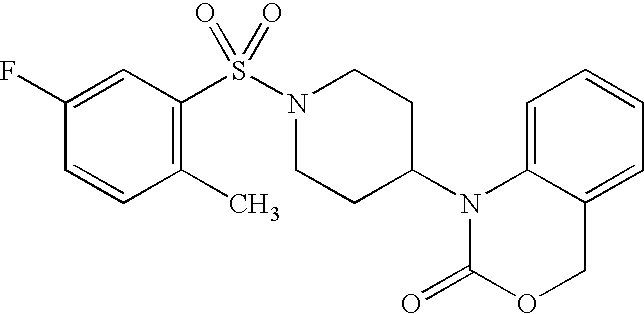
C1=C2C(=CC=C1)COC(=O)N2C1CCN(S(=O)(=O)C2=C(C)C=CC(F)=C2)CC1
